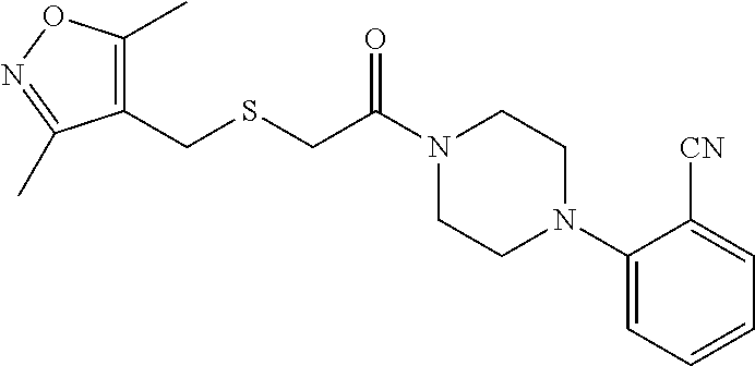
N1(C(CSCC2=C(C)ON=C2C)=O)CCN(C2=CC=CC=C2[CN])CC1
